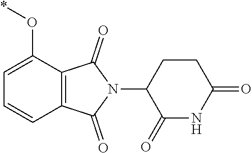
C1C(N2C(=O)C3=C(C(O*)=CC=C3)C2=O)C(=O)NC(=O)C1
